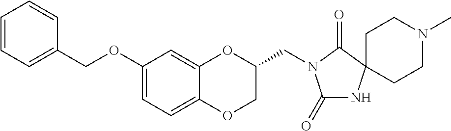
C1(OCC2=CC=CC=C2)=CC=C2C(=C1)OC(CN1C(=O)NC3(C1=O)CCN(C)CC3)CO2
